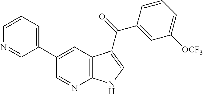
N1=CC(C2=CC3=C(N=C2)NC=C3C(C2=CC([OCF3])=CC=C2)=O)=CC=C1
